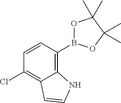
C12=C(B3OC(C)(C)C(C)(C)O3)C=CC(Cl)=C1C=CN2
